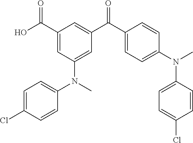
C1(C(O)=O)=CC(N(C)C2=CC=C(Cl)C=C2)=CC(C(C2=CC=C(N(C)C3=CC=C(Cl)C=C3)C=C2)=O)=C1
